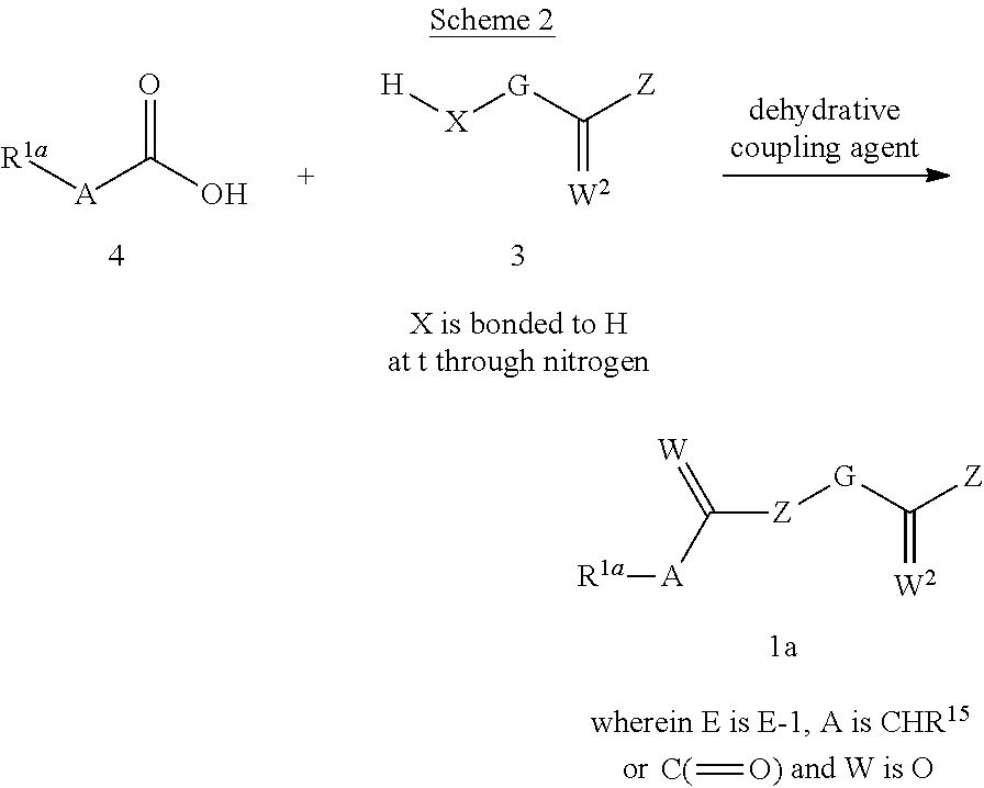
[R1a][A]C(O)=O.[H][X][G]C([Z])=[W2].[C(]=[O)].[R1a][A]C([Z][G]C([Z])=[W2])=[W]
